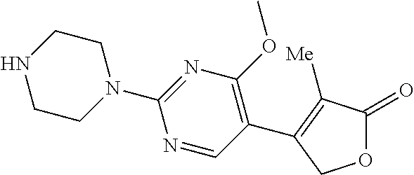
C1(C2=C([Me])C(=O)OC2)=C(OC)N=C(N2CCNCC2)N=C1
